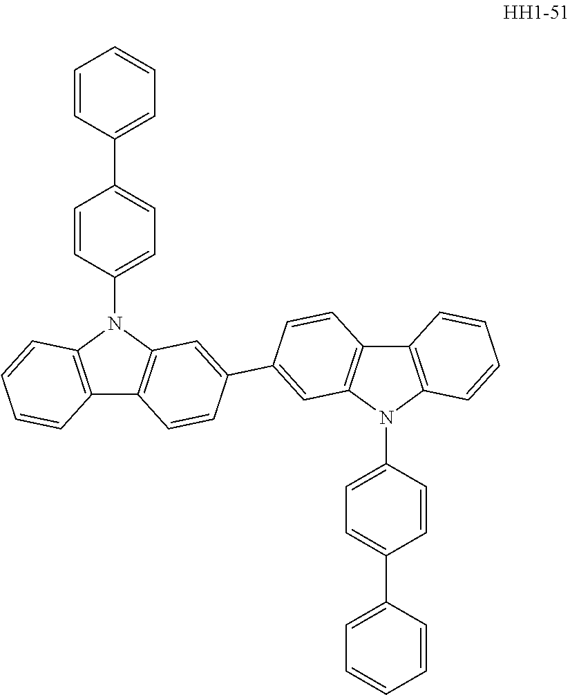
C1=CC(N2C3=C(C4=C2C=CC=C4)C=CC(C2=CC4=C(C=C2)C2=C(N4C4=CC=C(C5=CC=CC=C5)C=C4)C=CC=C2)=C3)=CC=C1C1=CC=CC=C1
